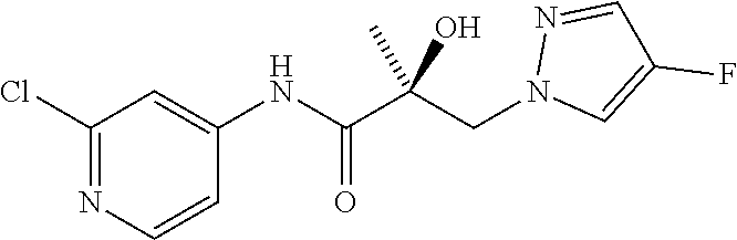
C1=CN=C(Cl)C=C1NC(C(CN1C=C(F)C=N1)(C)O)=O
